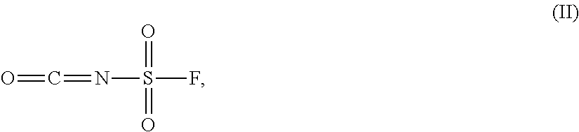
O=C=NS(F)(=O)=O
